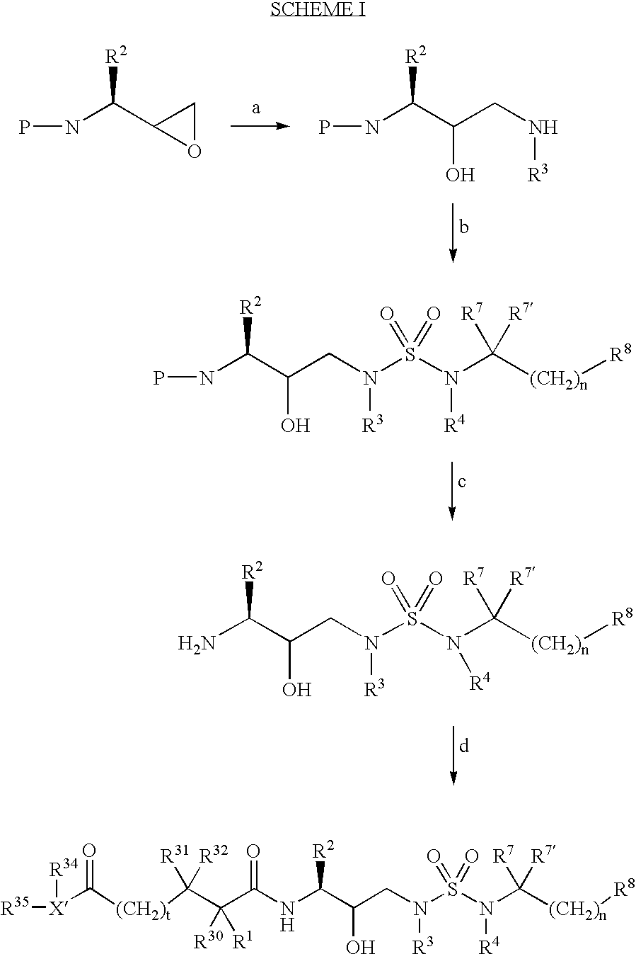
PNC(C1OC1)[R2].PNC(C(CN[R3])O)[R2].PNC(C(CN([R3])S(N(C([(CH2)n][R8])([R7])[R7])[R4])(=O)=O)O)[R2].NC(C(CN([R3])S(N(C([(CH2)n][R8])([R7])[R7])[R4])(=O)=O)O)[R2].N(C(C(CN([R3])S(N(C([(CH2)n][R8])([R7])[R7])[R4])(=O)=O)O)[R2])C(C(C([(CH2)t]C([X]([R35])[R34])=O)([R31])[R32])([R30])[R1])=O
